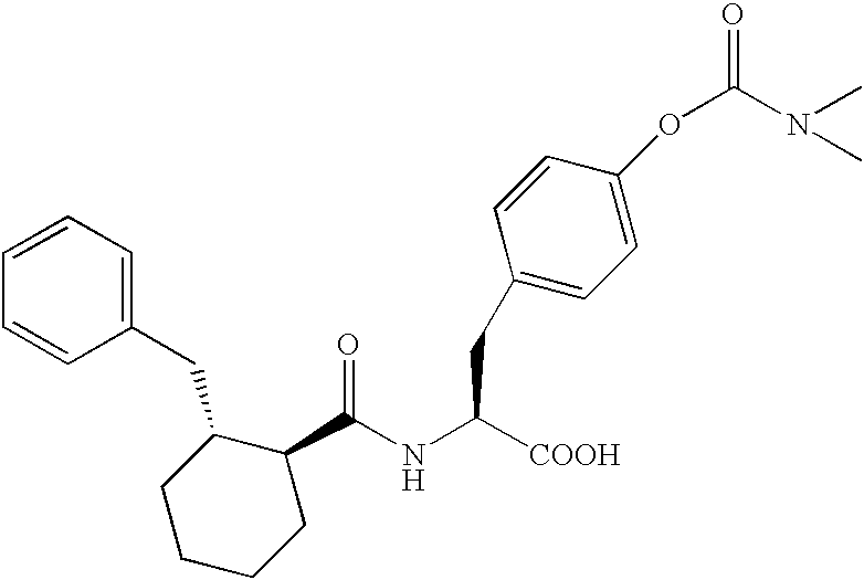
C(NC([COOH])CC1=CC=C(OC(=O)N(C)C)C=C1)(=O)C1C(CC2=CC=CC=C2)CCCC1
